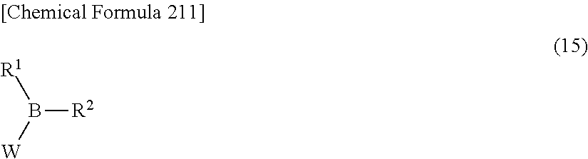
B([R2])([W])[R1]
